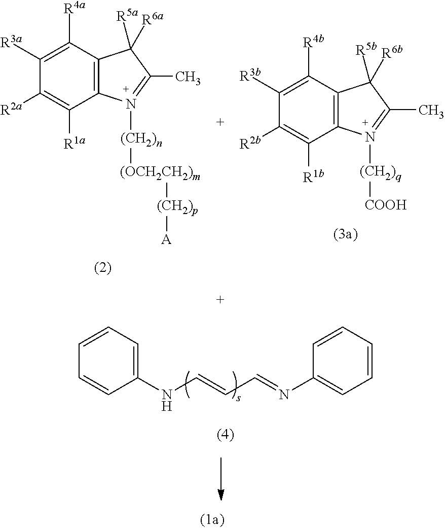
C1([R2a])=C([R1a])C2=C(C([R4a])=C1[R3a])C([R5a])([R6a])C(C)=N2[(CH2)n][(OCH2CH2)m][(CH2)p][A].C1([R2b])=C([R1b])C2=C(C([R4b])=C1[R3b])C([R5b])([R6b])C(C)=N2[(CH2)q][COOH].C1=CC(NC=CC=NC2=CC=CC=C2)=CC=C1
